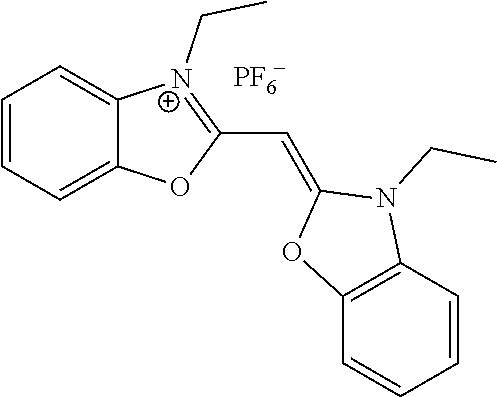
C1=CC=C2C(=C1)[N+](CC)=C(C=C1N(CC)C3=C(C=CC=C3)O1)O2.[PF6]
